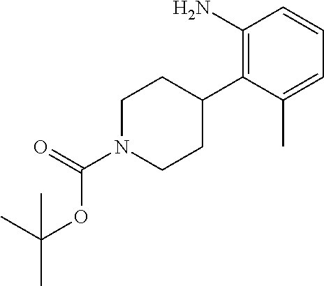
C1(N)=C(C2CCN(C(OC(C)(C)C)=O)CC2)C(C)=CC=C1
